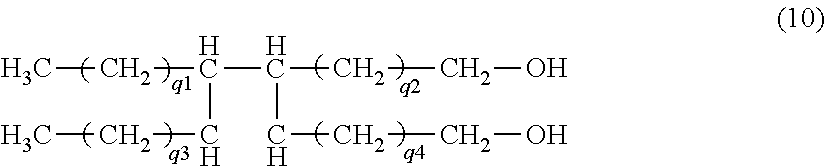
CCC(C(CCO)CCCO)CCC
